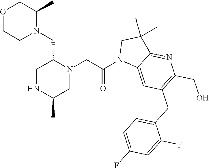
O1CCN(CC2N(CC(N3C4=CC(CC5=CC=C(F)C=C5F)=C(CO)N=C4C(C)(C)C3)=O)CC(C)NC2)C(C)C1
